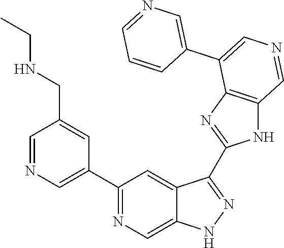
C1(C2=CN=CC(CNCC)=C2)=NC=C2C(=C1)C(C1=NC3=C(N1)C=NC=C3C1=CN=CC=C1)=NN2
